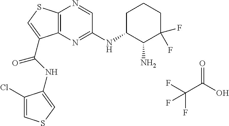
O=C(O)C(F)(F)F.C12=C(N=C(NC3C(N)C(F)(F)CCC3)C=N1)C(C(=O)NC1=CSC=C1Cl)=CS2
